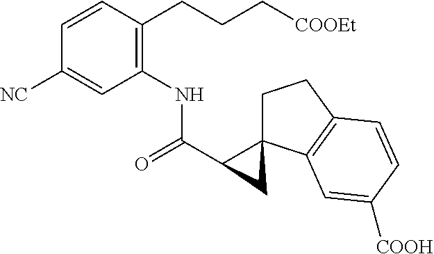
C1=CC(CCC[COOEt])=C(NC(C2C3(CCC4=C3C=C([COOH])C=C4)C2)=O)C=C1[NC]
